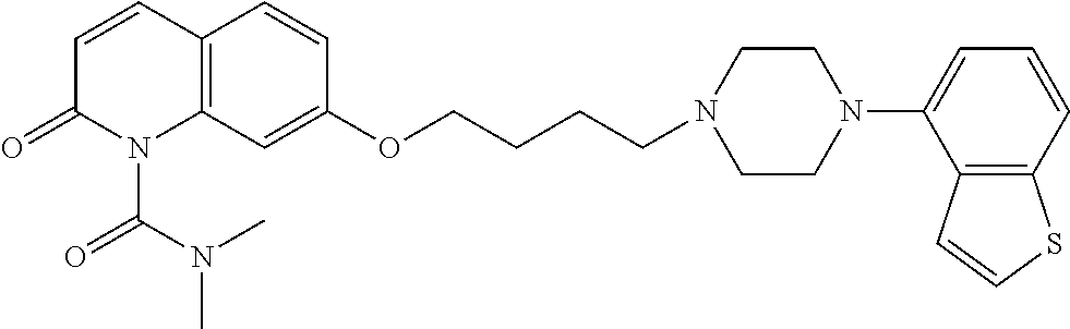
C12=C(C=C(OCCCCN3CCN(C4=CC=CC5=C4C=CS5)CC3)C=C1)N(C(N(C)C)=O)C(=O)C=C2
